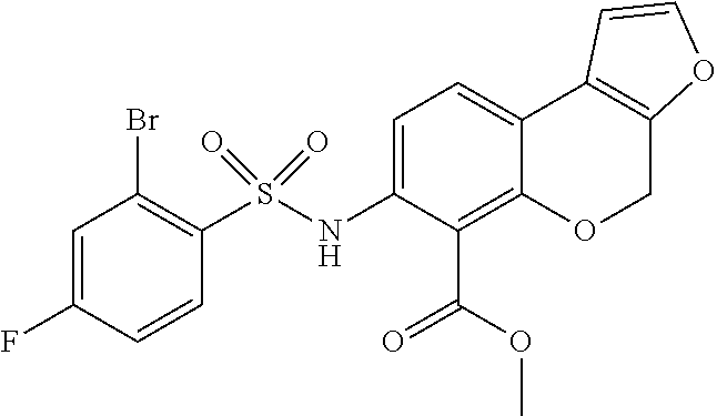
C1=C(F)C=CC(S(NC2=CC=C3C(=C2C(OC)=O)OCC2=C3C=CO2)(=O)=O)=C1Br
